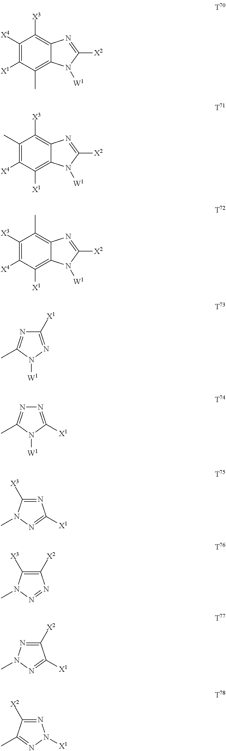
C12=C([X3])C([X4])=C([X1])C(C)=C1N([W1])C([X2])=N2.C12=C([X3])C(C)=C([X4])C([X1])=C1N([W1])C([X2])=N2.C12=C(C)C([X3])=C([X4])C([X1])=C1N([W1])C([X2])=N2.C1([X1])=NN([W1])C(C)=N1.N1=C([X1])N([W1])C(C)=N1.N1=C([X3])N(C)N=C1[X1].C1([X2])=C([X3])N(C)N=N1.C1([X2])=NN(C)N=C1[X1].N1=C([X2])C(C)=NN1[X1]
